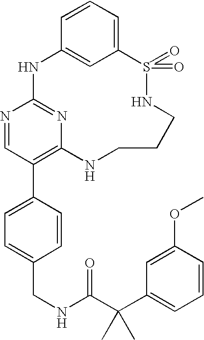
C12=CC=CC(=C1)NC1=NC(=C(C3=CC=C(CNC(C(C4=CC=CC(OC)=C4)(C)C)=O)C=C3)C=N1)NCCCNS2(=O)=O
